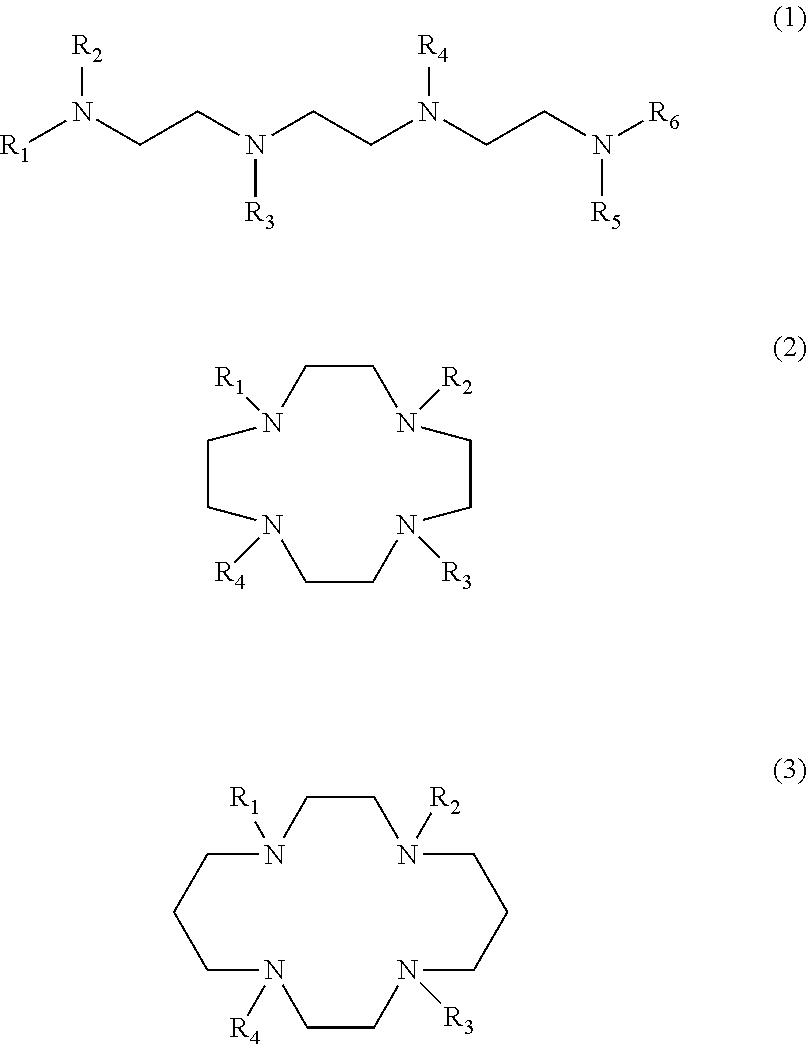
[R1]N(CCN(CCN([R4])CCN([R6])[R5])[R3])[R2].C1CN([R2])CCN([R3])CCN([R4])CCN1[R1].C1CN([R2])CCCN([R3])CCN([R4])CCCN1[R1]
